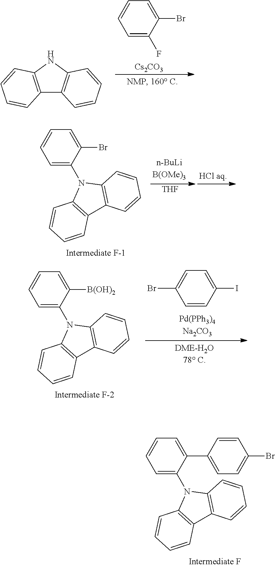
C1=C(N2C3=C(C4=C2C=CC=C4)C=CC=C3)C(C2=CC=C(Br)C=C2)=CC=C1.C1=C(F)C(Br)=CC=C1.[Cs2CO3].C12=C(NC3=C1C=CC=C3)C=CC=C2.C1=C(N2C3=C(C4=C2C=CC=C4)C=CC=C3)C(Br)=CC=C1.[THF].C1=C(N2C3=C(C4=C2C=CC=C4)C=CC=C3)C([B(OH)2])=CC=C1.C1=CC(I)=CC=C1Br
